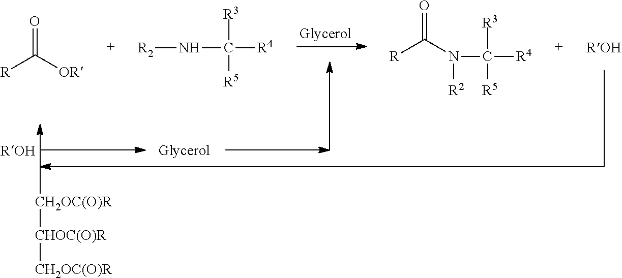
C[CH2OC(O)R][CHOC(O)R][CH2OC(O)R].O=C([OR])[R].[R2]NC([R4])([R5])[R3].O=C(N(C([R3])([R5])[R4])[R2])[R]
